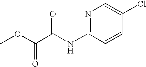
N1=C(NC(C(OC)=O)=O)C=CC(Cl)=C1
